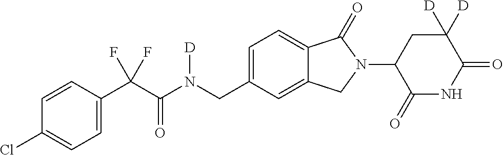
C1=CC(C(C(N(CC2=CC=C3C(=C2)CN(C2C(=O)NC(=O)C([D])([D])C2)C3=O)[D])=O)(F)F)=CC=C1Cl
